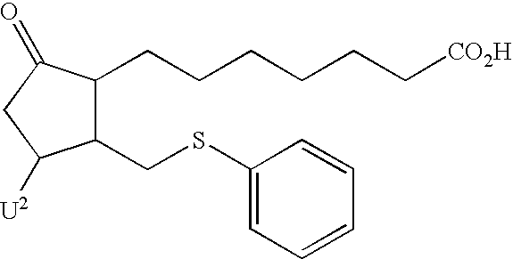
C1(CSC2=CC=CC=C2)C(CCCCCC[CO2H])C(=O)CC1[U2]
